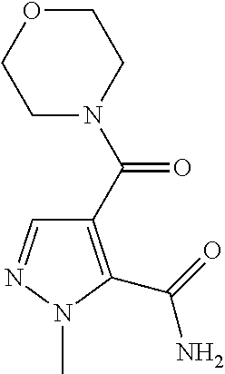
C1(C(N2CCOCC2)=O)=C(C(=O)N)N(C)N=C1
